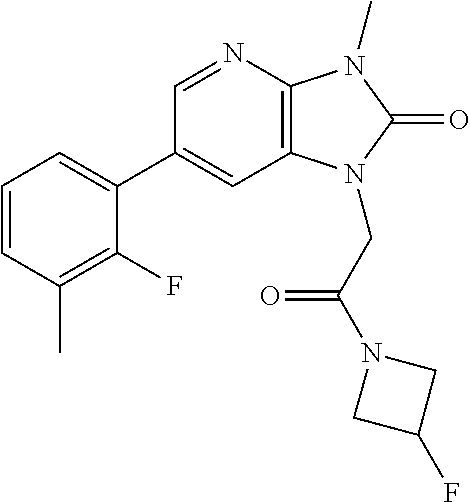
C1(C2=CC=CC(C)=C2F)=CC2=C(N=C1)N(C)C(=O)N2CC(N1CC(F)C1)=O
